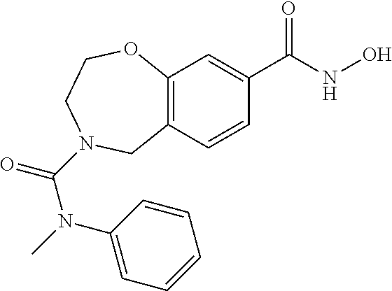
C12=C(C=CC(C(NO)=O)=C1)CN(C(N(C)C1=CC=CC=C1)=O)CCO2
